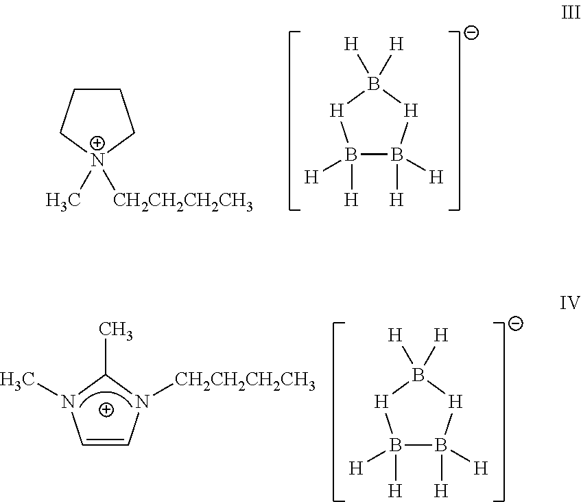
C1CC[N+](C)([CH2CH2CH2CH3])C1.B1([H])([H])B([H])([H])[H]B([H])([H])[H]1.C1=CN([CH2CH2CH2CH3])C(C)N1C.B1([H])([H])B([H])([H])[H]B([H])([H])[H]1
